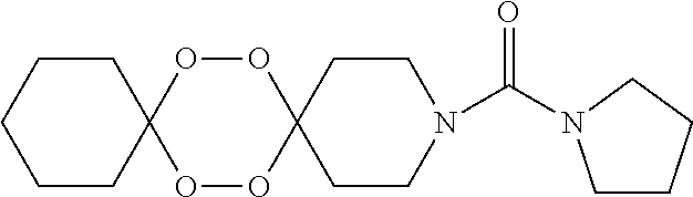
C1CC2(CCN1C(=O)N1CCCC1)OOC1(OO2)CCCCC1
